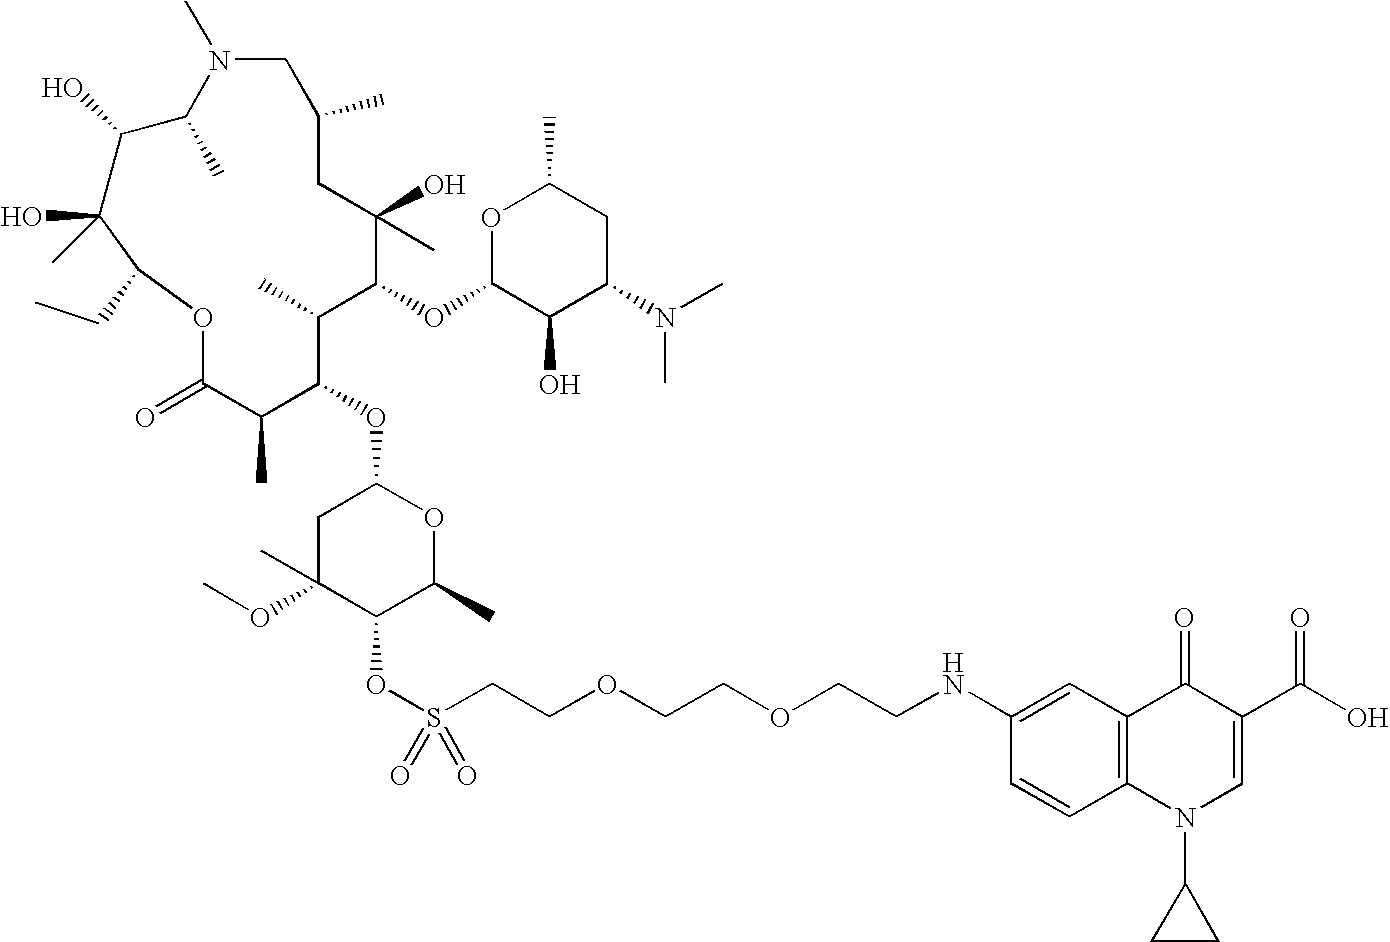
C1C(OC)(C)C(OS(CCOCCOCCNC2=CC3=C(C=C2)N(C2CC2)C=C(C(O)=O)C3=O)(=O)=O)C(C)OC1OC1C(C)C(=O)OC(CC)C(O)(C)C(O)C(C)N(C)CC(C)CC(C)(O)C(OC2C(O)C(N(C)C)CC(C)O2)C1C
